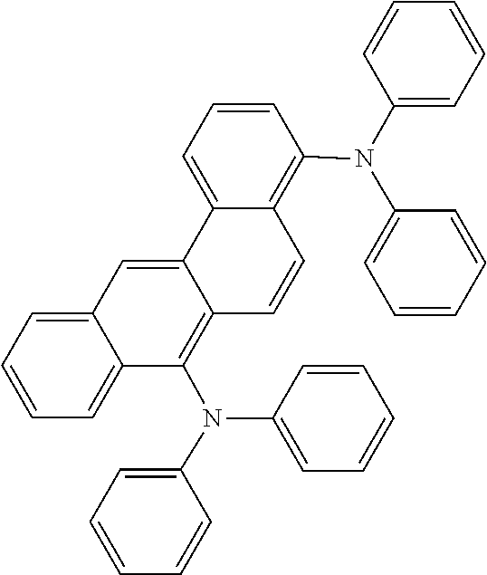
C1=C(N(C2=C3C(=CC4=CC=CC=C42)C2=CC=CC(N(C4=CC=CC=C4)C4=CC=CC=C4)=C2C=C3)C2=CC=CC=C2)C=CC=C1
